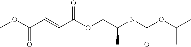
C(OC(NC(COC(C=CC(OC)=O)=O)C)=O)(C)C
